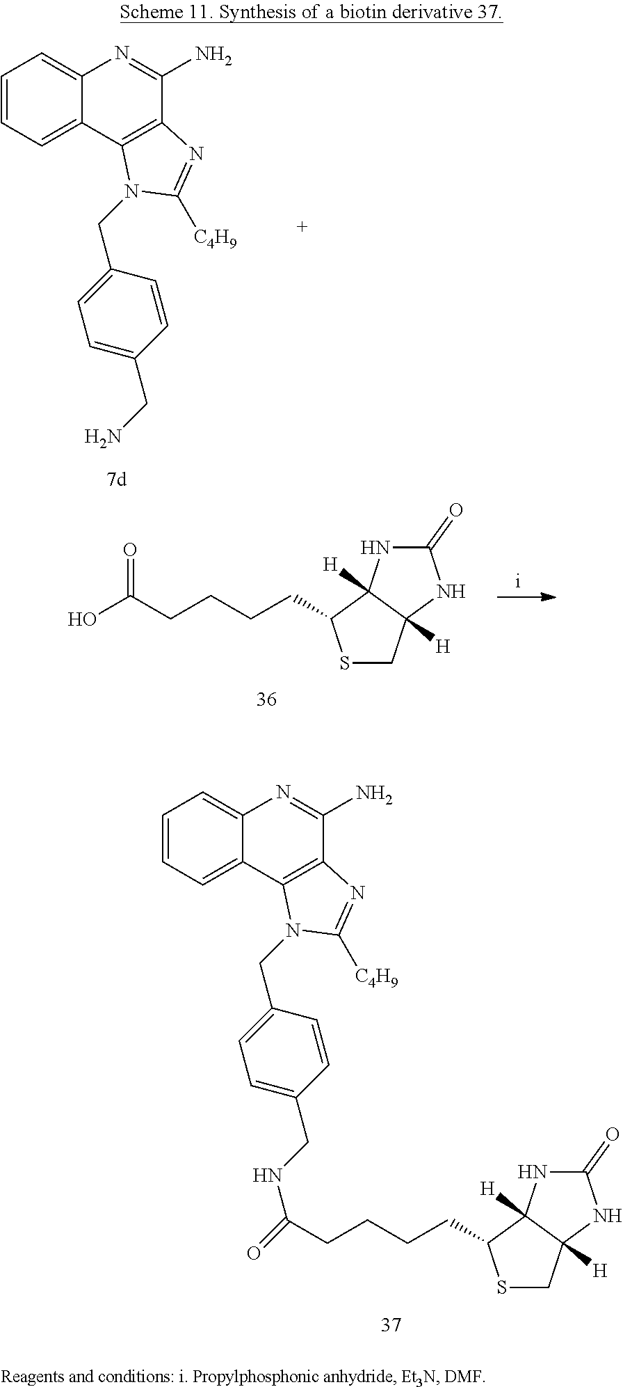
C1=CC=C2C(=C1)N=C(N)C1=C2N(CC2=CC=C(CN)C=C2)C([C4H9])=N1.C1=CC=C2C(=C1)N=C(N)C1=C2N(CC2=CC=C(CNC(=O)CCCCC3C4([H])NC(=O)NC4([H])CS3)C=C2)C([C4H9])=N1.OC(CCCCC1C2([H])NC(=O)NC2([H])CS1)=O
